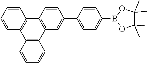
C12=C(C3=C(C4=C1C=CC=C4)C=CC(C1=CC=C(B4OC(C)(C)C(C)(C)O4)C=C1)=C3)C=CC=C2
